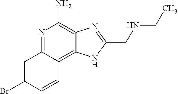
C1=C(Br)C=CC2=C3C(=C(N)N=C12)N=C(CNCC)N3
